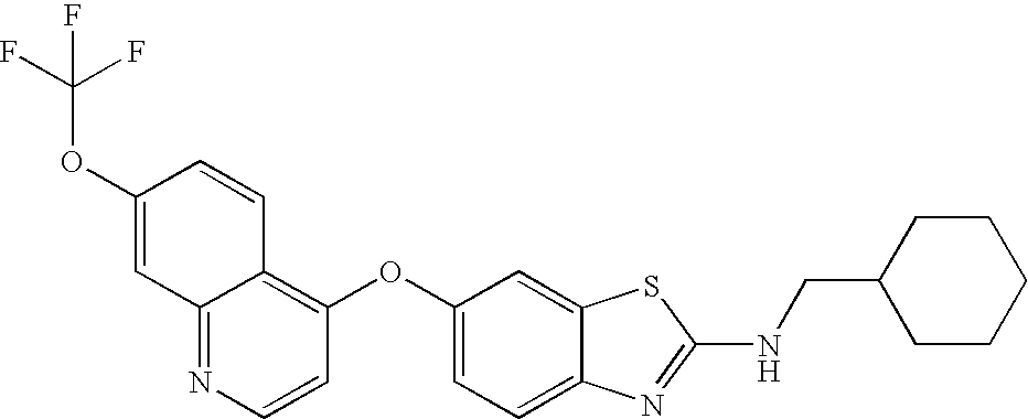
N1=C2C(=C(OC3=CC=C4C(=C3)SC(NCC3CCCCC3)=N4)C=C1)C=CC(OC(F)(F)F)=C2
